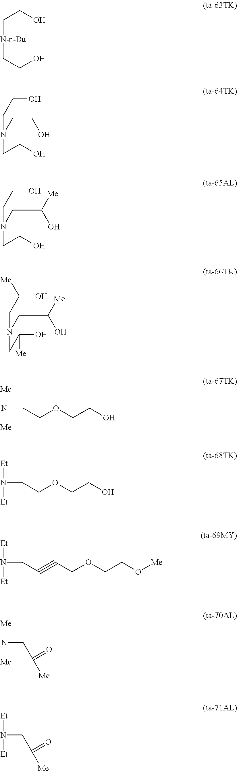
C([N-n-Bu]CCO)CO.C(N(CCO)CCO)CO.C(N(CC(O)[Me])CCO)CO.C(N(CC(O)[Me])CC(O)[Me])C(O)[Me].[Me]N(CCOCCO)[Me].[Et]N(CCOCCO)[Et].[Et]N(CC#CCOCCO[Me])[Et].[Me]N(CC([Me])=O)[Me].[Et]N(CC([Me])=O)[Et]
